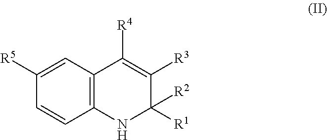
C12=C(C=C([R5])C=C1)C([R4])=C([R3])C([R1])([R2])N2
